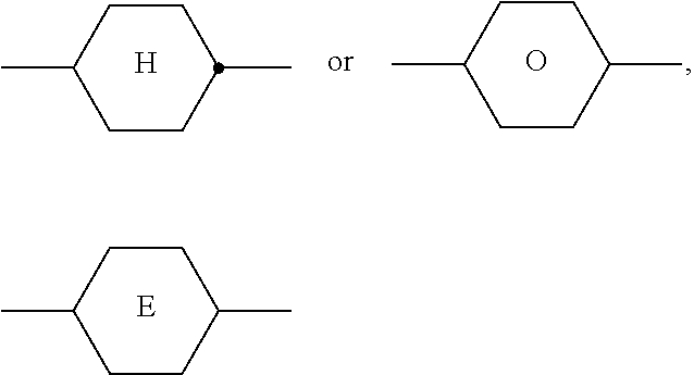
C1CC(C)CCC1C.O.C1CC(C)CCC1C.[H].C1CC(C)CCC1C.[E]
